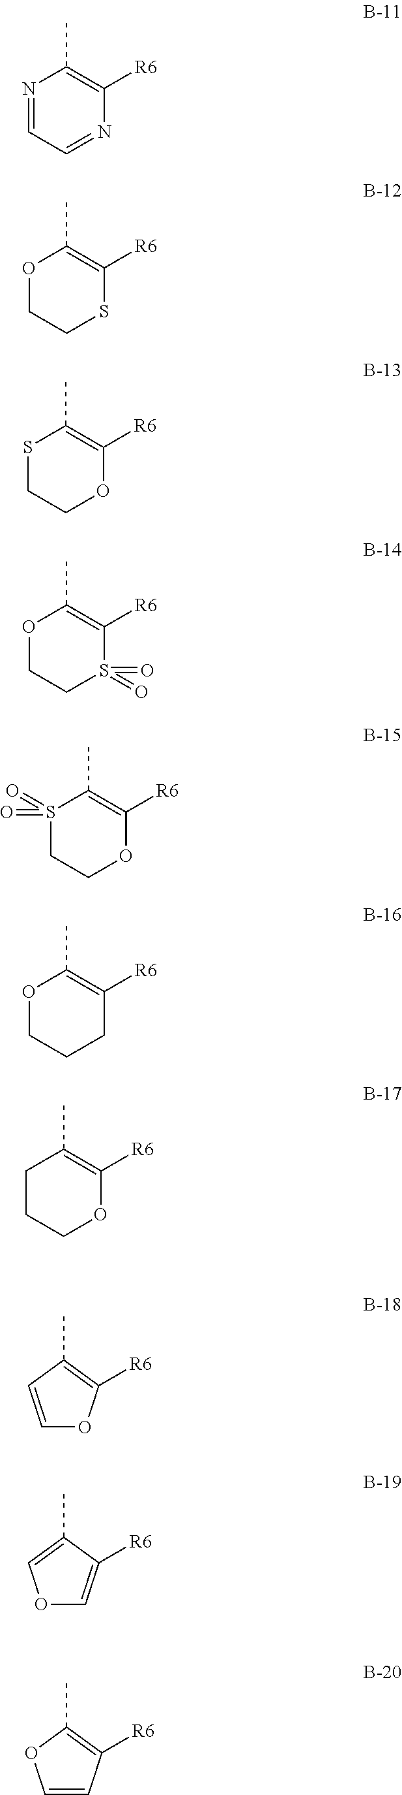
N1=CC=NC([R6])=C1C.O1CCSC([R6])=C1C.S1CCOC([R6])=C1C.O1CCS(=O)(=O)C([R6])=C1C.S1(=O)(=O)CCOC([R6])=C1C.O1CCCC([R6])=C1C.C1CCOC([R6])=C1C.C1(C)=C([R6])OC=C1.C1(C)=COC=C1[R6].C1(C)=C([R6])C=CO1
